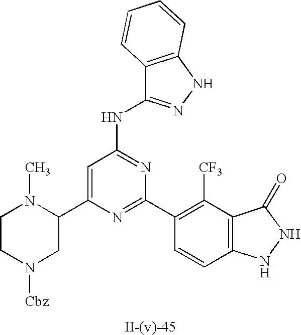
C1=C(C2N(C)CCN([Cbz])C2)N=C(C2=C([CF3])C3=C(C=C2)NNC3=O)N=C1NC1=NNC2=C1C=CC=C2
